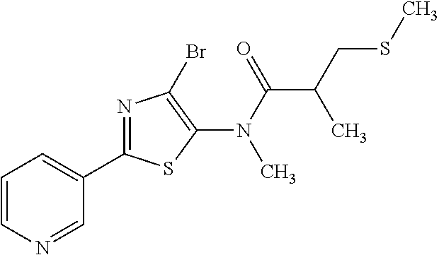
C1(C2=NC(Br)=C(N(C(=O)C(CSC)C)C)S2)=CC=CN=C1
